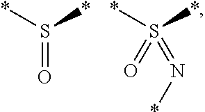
*S(*)=O.*S(*)(=N*)=O
